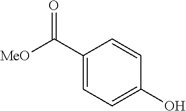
C1(C([MeO])=O)=CC=C(O)C=C1
